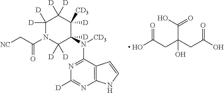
OC(CC(CC(O)=O)(C(O)=O)O)=O.C1([D])([D])N(C(C[NC])=O)C([D])([D])C(N([CD3])C2=NC([D])=NC3=C2C=CN3)([D])C([CD3])([D])C1([D])[D]
